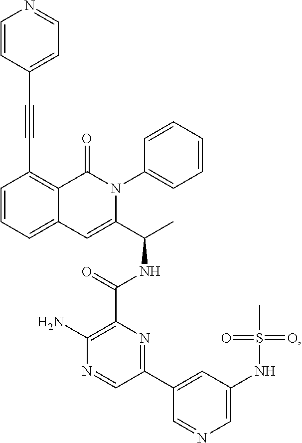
C1=CC=C2C(=C1C#CC1=CC=NC=C1)C(=O)N(C1=CC=CC=C1)C(C(C)NC(=O)C1=C(N)N=CC(C3=CC(NS(C)(=O)=O)=CN=C3)=N1)=C2
